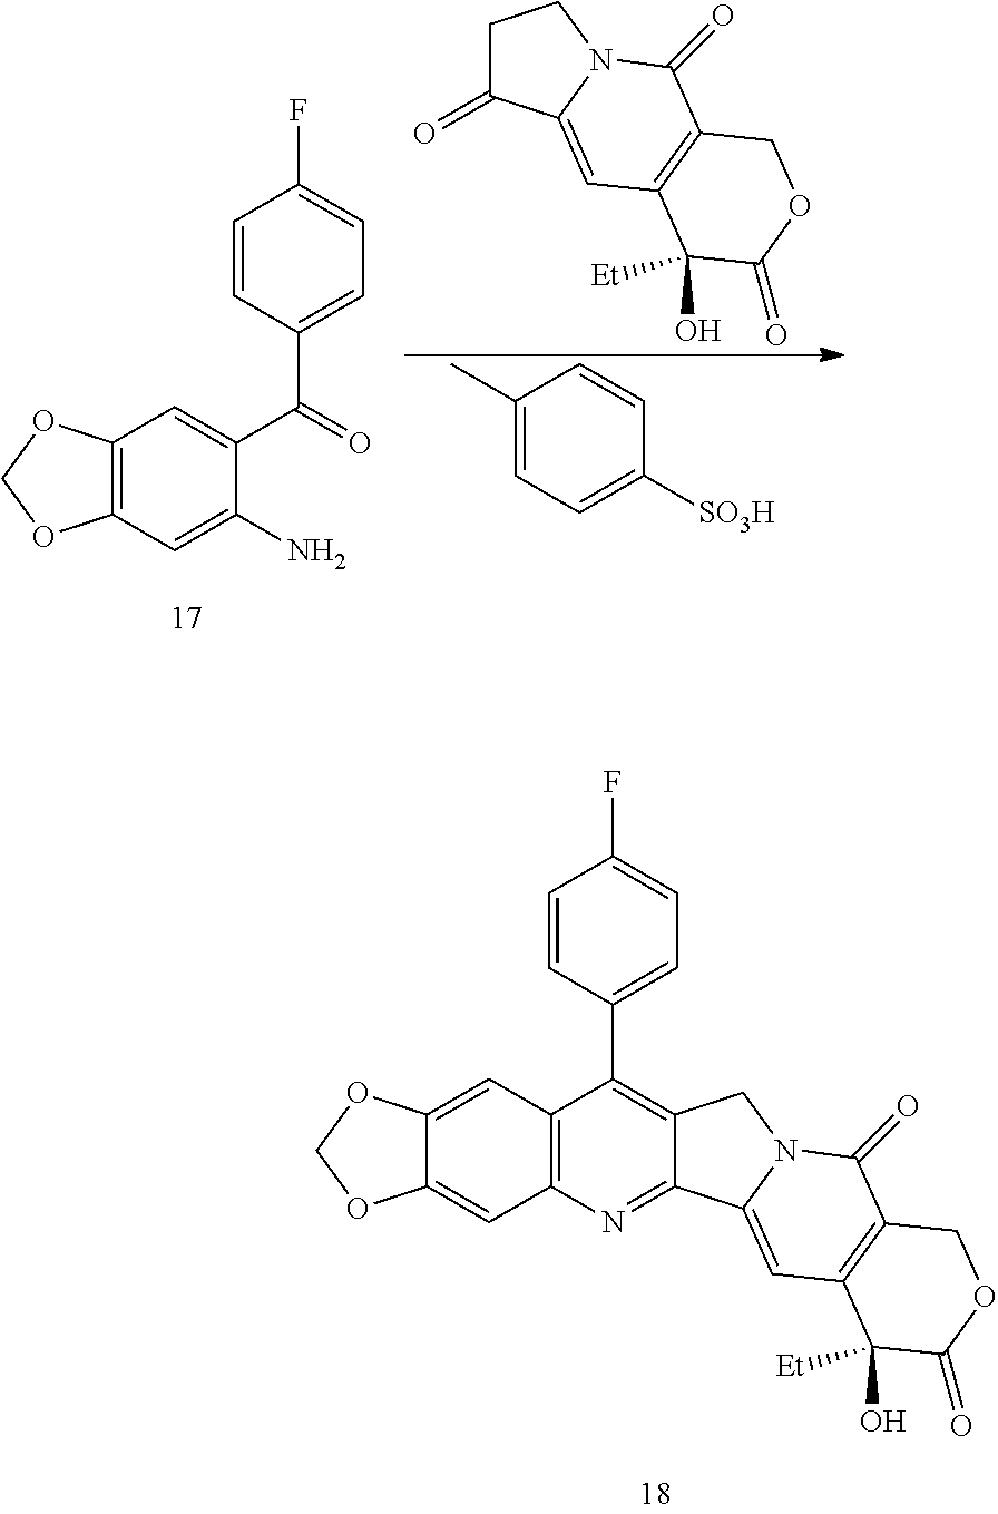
C12=CC3=C(C=C1OCO2)N=C1C(=C3C2=CC=C(F)C=C2)CN2C1=CC1=C(C2=O)COC(=O)C1(O)[Et].C1(=O)CCN2C1=CC1=C(C2=O)COC(=O)C1(O)[Et].C12=C(C=C(N)C(C(=O)C3=CC=C(F)C=C3)=C1)OCO2.C1(C)=CC=C([SO3H])C=C1
